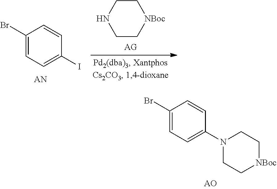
C1CNCC[NBoc]1.C1(Br)=CC=C(I)C=C1.C1(Br)=CC=C(N2CC[NBoc]CC2)C=C1
